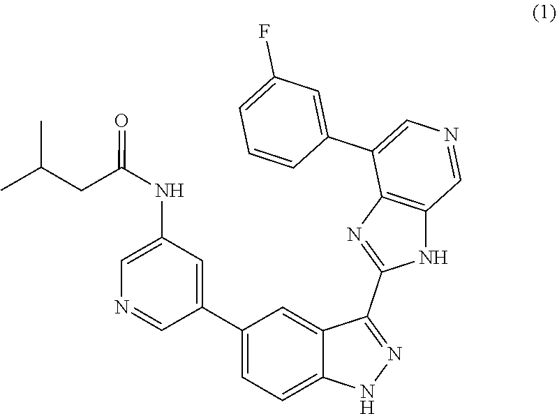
N1N=C(C2=NC3=C(N2)C=NC=C3C2=CC(F)=CC=C2)C2=CC(C3=CC(NC(CC(C)C)=O)=CN=C3)=CC=C12
